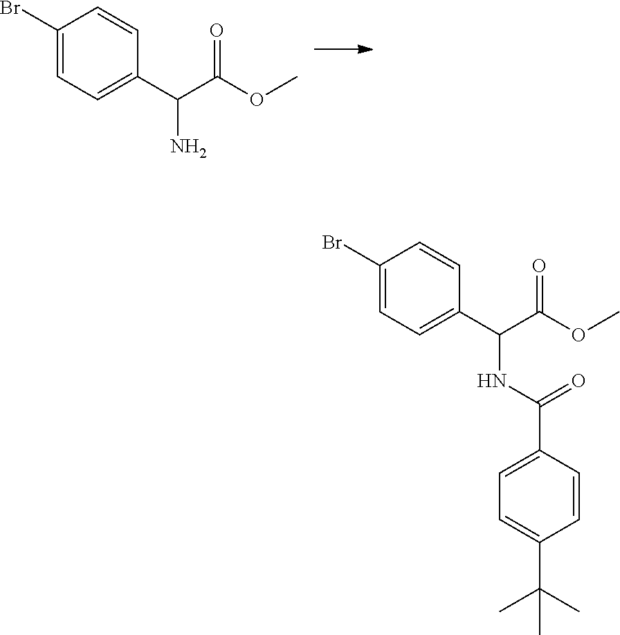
C1(Br)=CC=C(C(C(OC)=O)N)C=C1.C1(Br)=CC=C(C(C(OC)=O)NC(C2=CC=C(C(C)(C)C)C=C2)=O)C=C1
